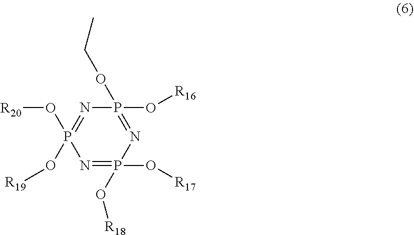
P1(O[R16])(OCC)=NP(O[R18])(O[R17])=NP(O[R19])(O[R20])=N1
